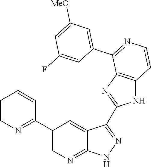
C1=CN=C(C2=CN=C3C(=C2)C(C2=NC4=C(N2)C=CN=C4C2=CC([MeO])=CC(F)=C2)=NN3)C=C1
